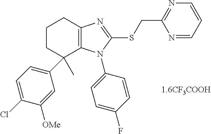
C1CC(C2=CC=C(Cl)C([OMe])=C2)(C)C2=C(C1)N=C(SCC1=NC=CC=N1)N2C1=CC=C(F)C=C1
